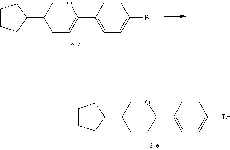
C1CCC(C2CC=C(C3=CC=C(Br)C=C3)OC2)C1.C1CCC(C2CCC(C3=CC=C(Br)C=C3)OC2)C1
